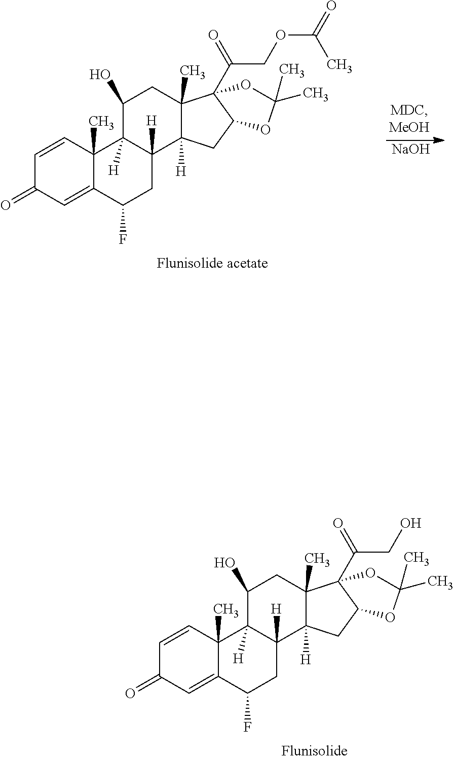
C1=CC2(C)C(=CC1=O)C(F)CC1([H])C2([H])C(O)CC2(C)C1([H])CC1C2(C(CO)=O)OC(C)(C)O1.C1=CC2(C)C(=CC1=O)C(F)CC1([H])C2([H])C(O)CC2(C)C1([H])CC1C2(C(COC(C)=O)=O)OC(C)(C)O1.[NaOH]
